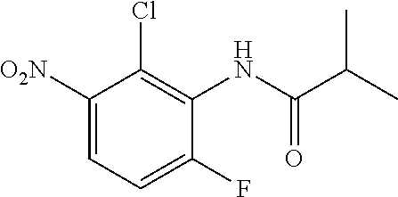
C1([O2N])=CC=C(F)C(NC(C(C)C)=O)=C1Cl
